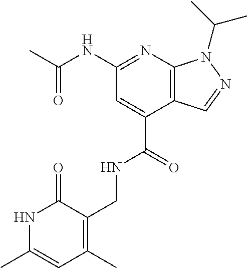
C(C1=CC(NC(C)=O)=NC2=C1C=NN2C(C)C)(=O)NCC1=C(C)C=C(C)NC1=O
